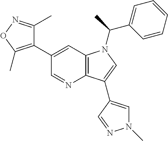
C1(C2=C(C)ON=C2C)=CC2=C(N=C1)C(C1=CN(C)N=C1)=CN2C(C1=CC=CC=C1)C
